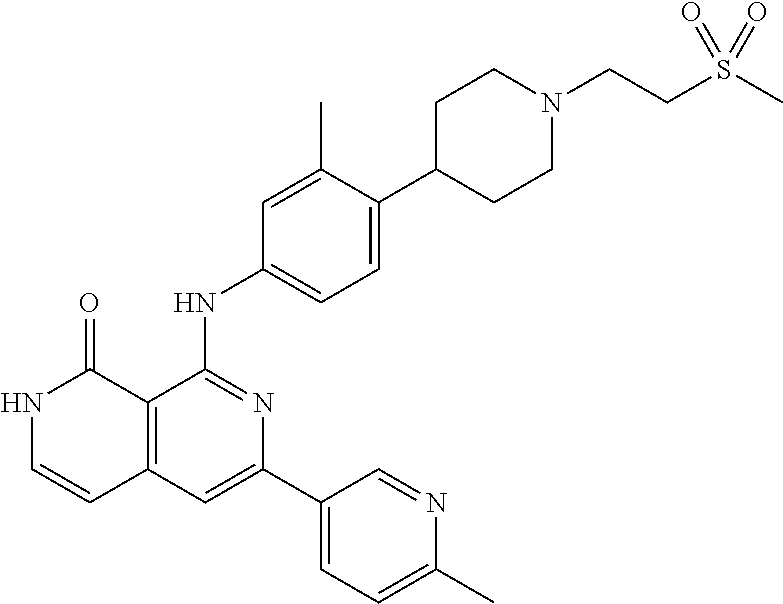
C12=C(C=C(C3=CC=C(C)N=C3)N=C1NC1=CC=C(C3CCN(CCS(C)(=O)=O)CC3)C(C)=C1)C=CNC2=O
